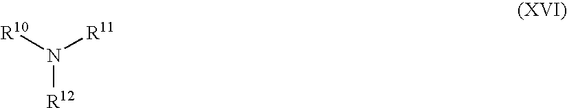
N([R12])([R10])[R11]
